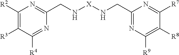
C1([R2])=C([R3])C([R4])=NC(CN[X]NCC2=NC([R9])=C([R8])C([R7])=N2)=N1
